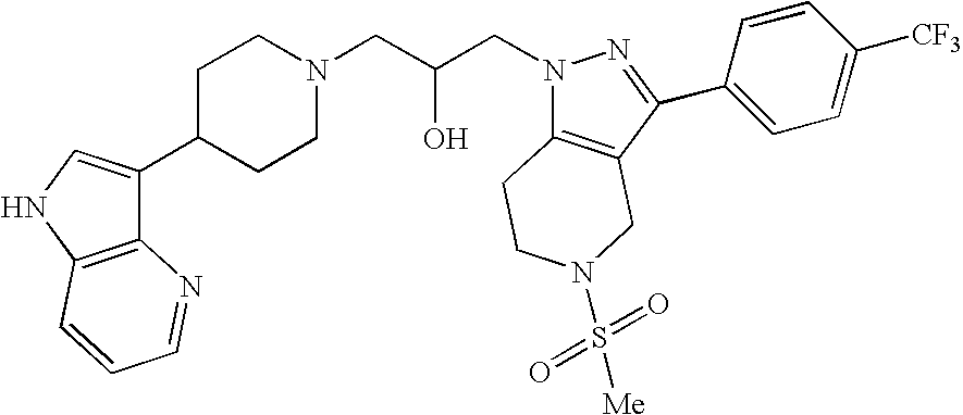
C1C(C2=CNC3=C2N=CC=C3)CCN(CC(CN2C3=C(C(C4=CC=C([CF3])C=C4)=N2)CN(S(=O)(=O)[Me])CC3)O)C1
